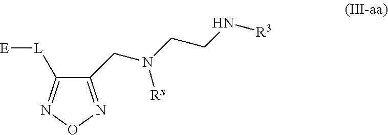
C1(CN(CCN[R3])[Rx])=NON=C1[L][E]
